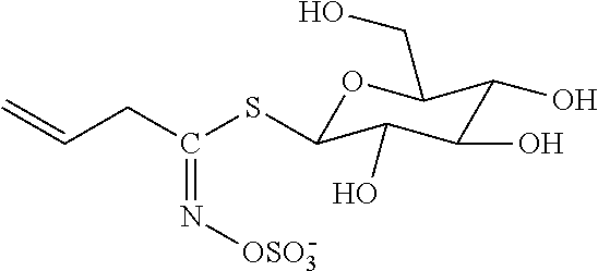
O1C(SC(CC=C)=N[OSO3])C(O)C(O)C(O)C1CO
